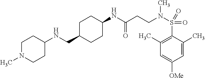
C1(NCC2CCC(NC(CCN(S(C3=C(C)C=C([OMe])C=C3C)(=O)=O)C)=O)CC2)CCN(C)CC1
